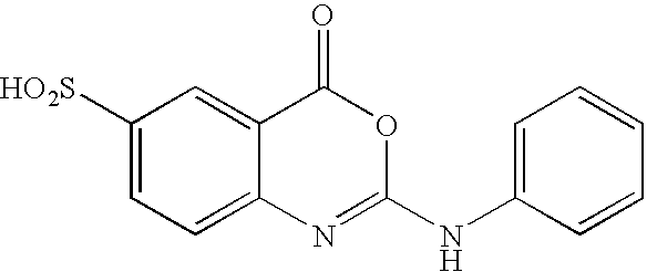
C1([HO2S])=CC=C2C(=C1)C(=O)OC(NC1=CC=CC=C1)=N2
